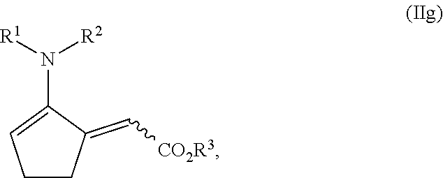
N(C1=CCCC1=C[CO2R3])([R1])[R2]
